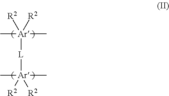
[Ar]([L][Ar]([R2])([R2])(C)C)(C)(C)([R2])[R2]
